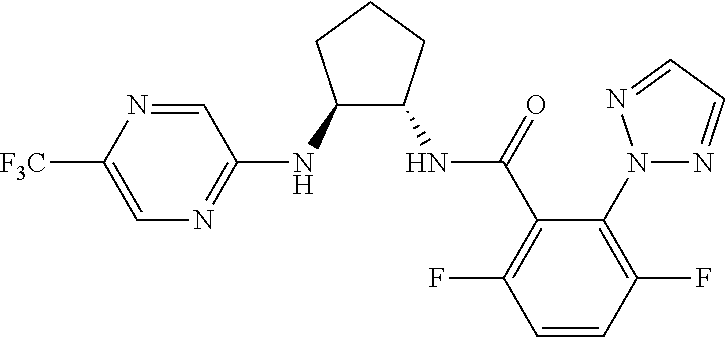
C1(NC2=NC=C([F3C])N=C2)C(NC(=O)C2=C(F)C=CC(F)=C2N2N=CC=N2)CCC1
